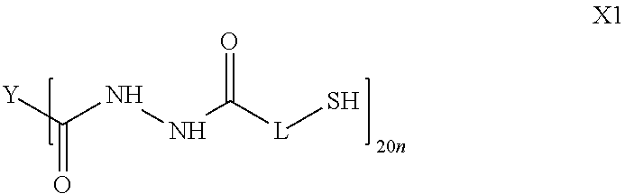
C(NNC(=O)[L]S)(=O)[Y]
